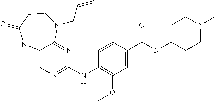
C12=CN=C(NC3=C(OC)C=C(C(NC4CCN(C)CC4)=O)C=C3)N=C1N(CC=C)CCC(=O)N2C
